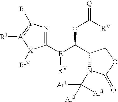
C1([E](C(C2N(C([Ar2])([Ar3])[Ar1])C(=O)OC2)OC(=[Q])[RVI])[RV])=N[Y]([R])=[A]([R1])[X]1[RIV]
